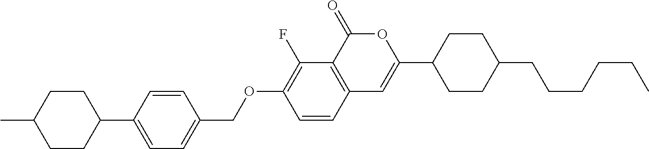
C12=C(C(=O)OC(C3CCC(CCCCCC)CC3)=C1)C(F)=C(OCC1=CC=C(C3CCC(C)CC3)C=C1)C=C2
